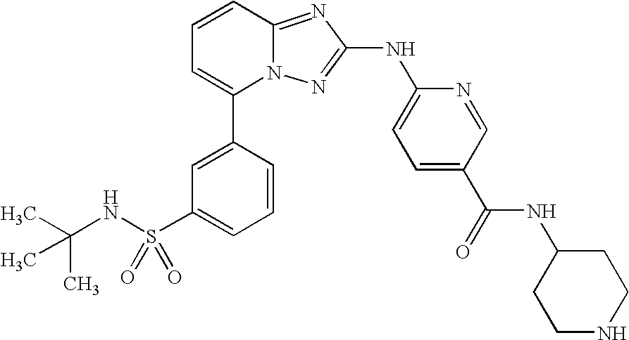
C1=CC2=NC(NC3=CC=C(C(=O)NC4CCNCC4)C=N3)=NN2C(C2=CC(S(NC(C)(C)C)(=O)=O)=CC=C2)=C1
